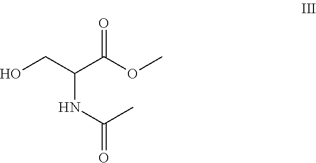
C(NC(C)=O)(C(OC)=O)CO
